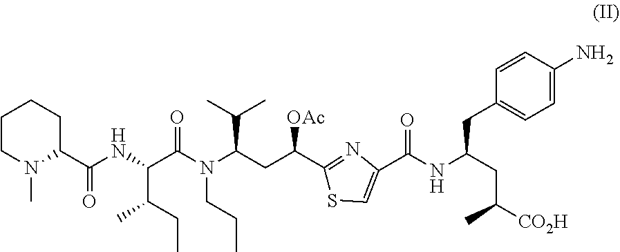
C1CN(C)C(C(NC(C(CC)C)C(N(CCC)C(CC([OAc])C2=NC(C(NC(CC3=CC=C(N)C=C3)CC([CO2H])C)=O)=CS2)C(C)C)=O)=O)CC1
